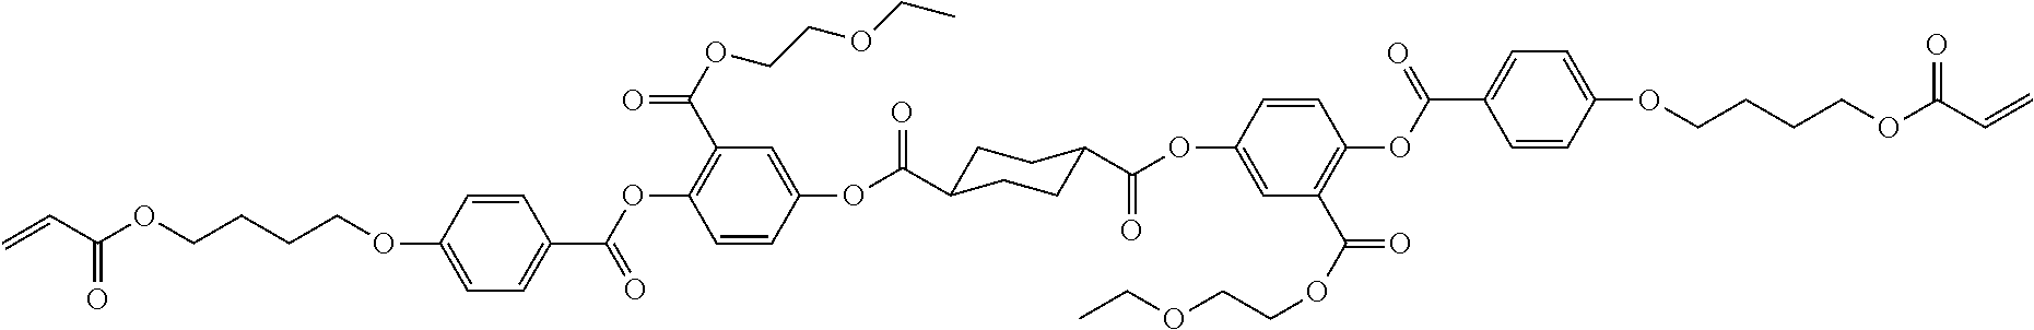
C=CC(OCCCCOC1=CC=C(C(OC2=C(C(OCCOCC)=O)C=C(OC(=O)C3CCC(C(OC4=CC(C(OCCOCC)=O)=C(OC(=O)C5=CC=C(OCCCCOC(C=C)=O)C=C5)C=C4)=O)CC3)C=C2)=O)C=C1)=O
